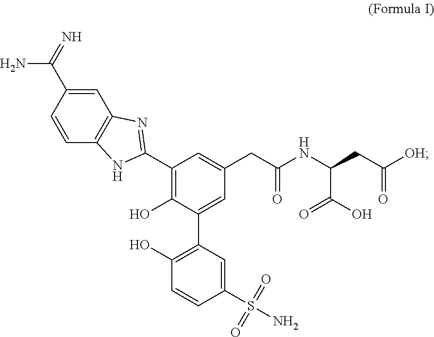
C1(O)=C(C2=CC(CC(NC(CC([OH])=O)C(O)=O)=O)=CC(C3=NC4=C(C=CC(C(=N)N)=C4)N3)=C2O)C=C(S(N)(=O)=O)C=C1
